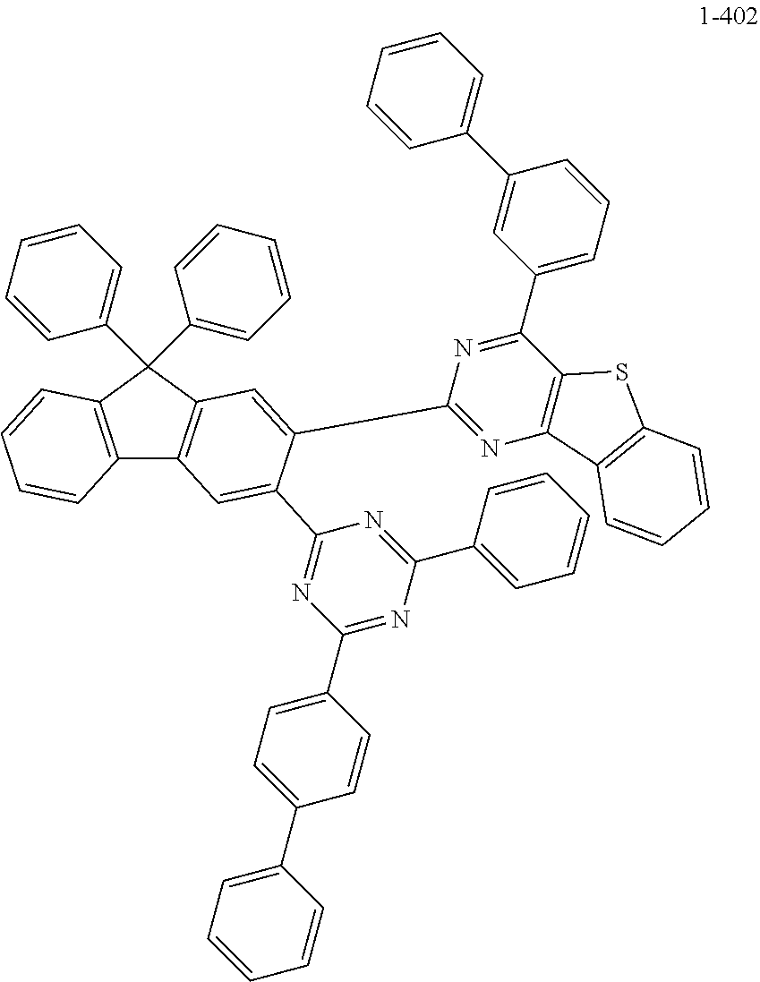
C12=C(C(C3=CC=CC=C3)(C3=CC=CC=C3)C3=C1C=C(C1=NC(C4=CC=C(C5=CC=CC=C5)C=C4)=NC(C4=CC=CC=C4)=N1)C(C1=NC4=C(C(C5=CC=CC(C6=CC=CC=C6)=C5)=N1)SC1=C4C=CC=C1)=C3)C=CC=C2
